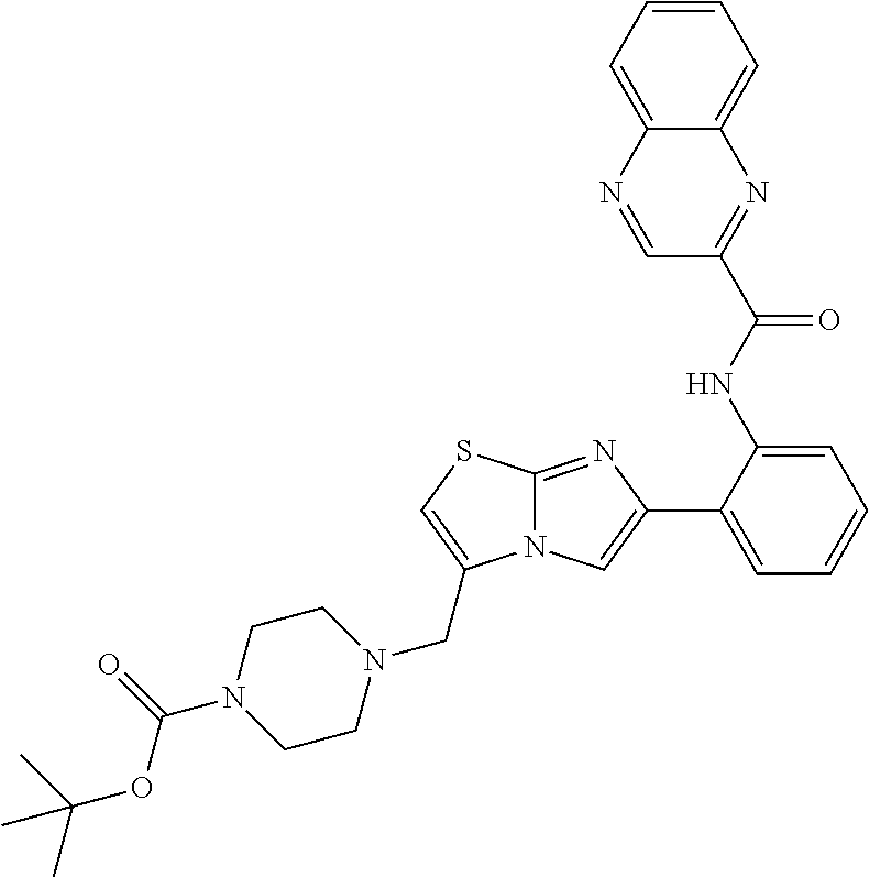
C1(NC(=O)C2=NC3=CC=CC=C3N=C2)=CC=CC=C1C1=CN2C(=N1)SC=C2CN1CCN(C(OC(C)(C)C)=O)CC1
